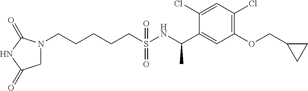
C(S(NC(C1=CC(OCC2CC2)=C(Cl)C=C1Cl)C)(=O)=O)CCCCN1CC(=O)NC1=O
